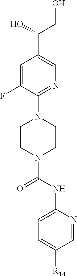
C1=C(F)C(N2CCN(C(NC3=CC=C([R14])C=N3)=O)CC2)=NC=C1C(O)CO
